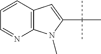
C12=C(C=CC=N1)C=C(C(C)(C)C)N2C
